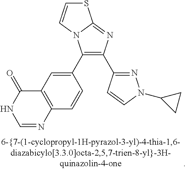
S1C=CN2C1=NC(C1=NN(C3CC3)C=C1)=C2C1=CC2=C(C=C1)N=CNC2=O
